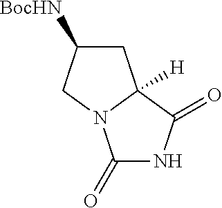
C1C([BocHN])CN2C1([H])C(=O)NC2=O
